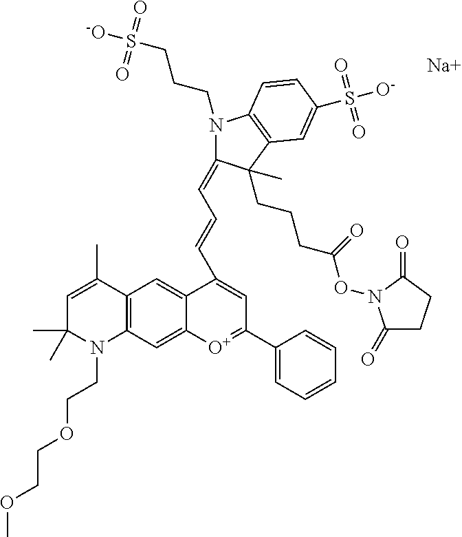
[Na].C1=C(C)C2=C(N(CCOCCOC)C1(C)C)C=C1C(=C2)C(C=CC=C2N(CCCS([-O])(=O)=O)C3=C(C2(CCCC(ON2C(=O)CCC2=O)=O)C)C=C(S([O-])(=O)=O)C=C3)=CC(C2=CC=CC=C2)=[O+]1
